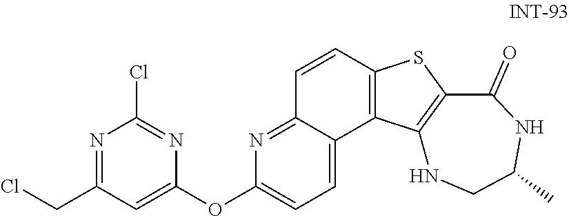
C(C1=NC(Cl)=NC(OC2=CC=C3C(=N2)C=CC2=C3C3=C(S2)C(=O)NC(C)CN3)=C1)Cl
